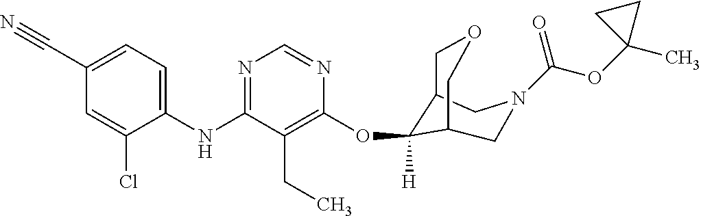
C1(NC2=NC=NC(OC3([H])C4COCC3CN(C(OC3(C)CC3)=O)C4)=C2CC)=CC=C(C#N)C=C1Cl
